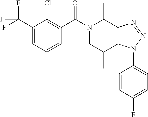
C12=C(N(C3=CC=C(F)C=C3)N=N1)C(C)CN(C(C1=C(Cl)C(C(F)(F)F)=CC=C1)=O)C2C
